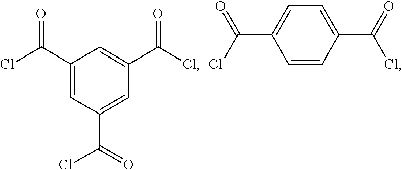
C1(C(Cl)=O)=CC(C(=O)Cl)=CC(C(Cl)=O)=C1.C1=CC(C(=O)Cl)=CC=C1C(Cl)=O
